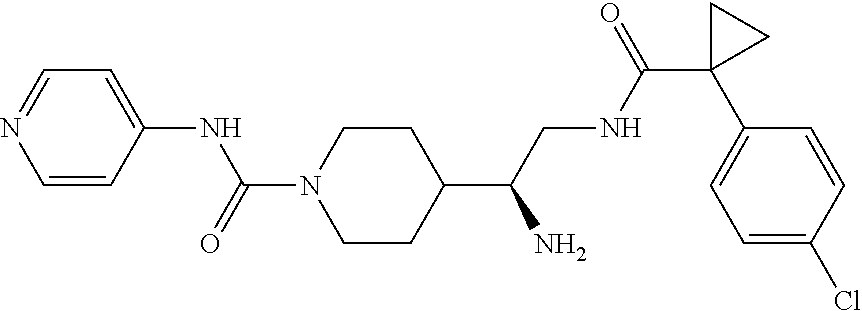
C1(C(CNC(C2(C3=CC=C(Cl)C=C3)CC2)=O)N)CCN(C(=O)NC2=CC=NC=C2)CC1
